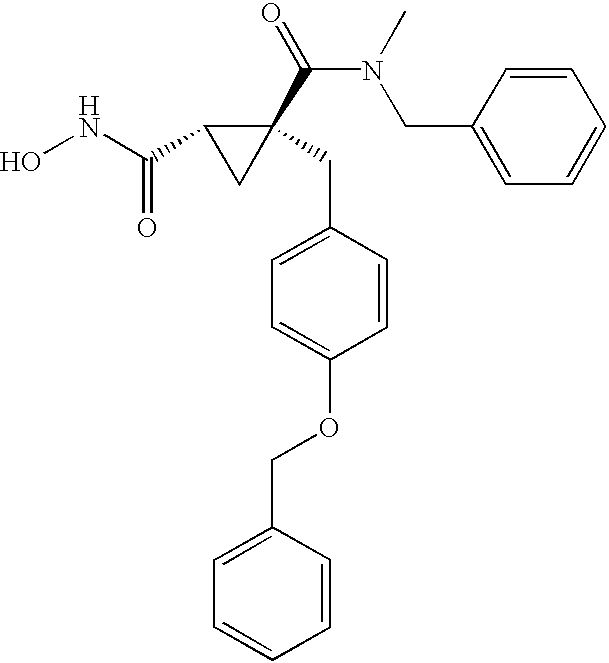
ONC(C1CC1(CC1=CC=C(OCC2=CC=CC=C2)C=C1)C(=O)N(CC1=CC=CC=C1)C)=O
